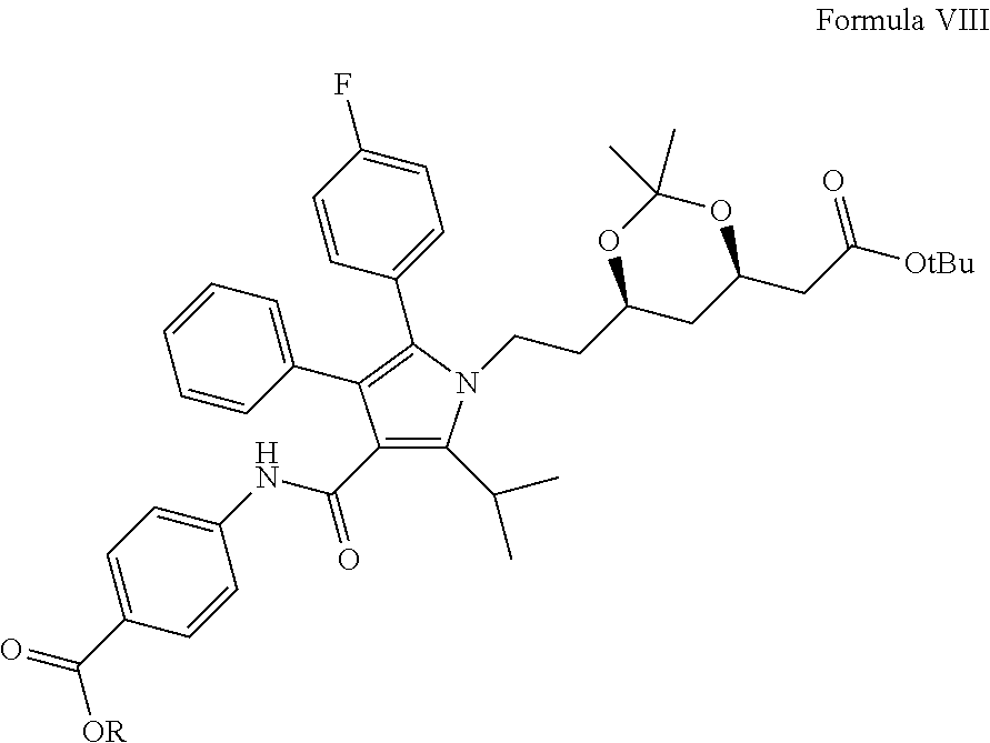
C(CC1CC(CC([OtBu])=O)OC(C)(C)O1)N1C(C(C)C)=C(C(NC2=CC=C(C(=O)[OR])C=C2)=O)C(C2=CC=CC=C2)=C1C1=CC=C(F)C=C1
